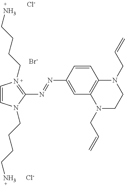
C1=C(N=NC2=N(CCCCN)C=CN2CCCCN)C=CC2=C1N(CC=C)CCN2CC=C.[Cl-].[Br-].[Cl-]
